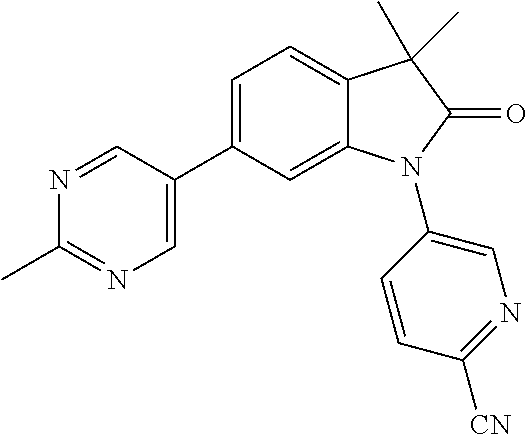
C1(C2=CN=C(C)N=C2)=CC=C2C(=C1)N(C1=CN=C([CN])C=C1)C(=O)C2(C)C
